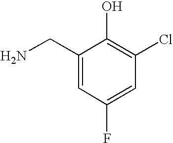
NCC1=CC(F)=CC(Cl)=C1O
